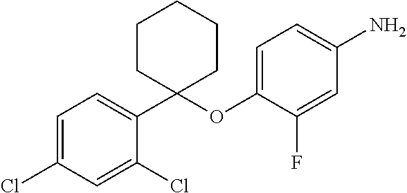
C1=C(Cl)C=C(Cl)C(C2(OC3=CC=C(N)C=C3F)CCCCC2)=C1
